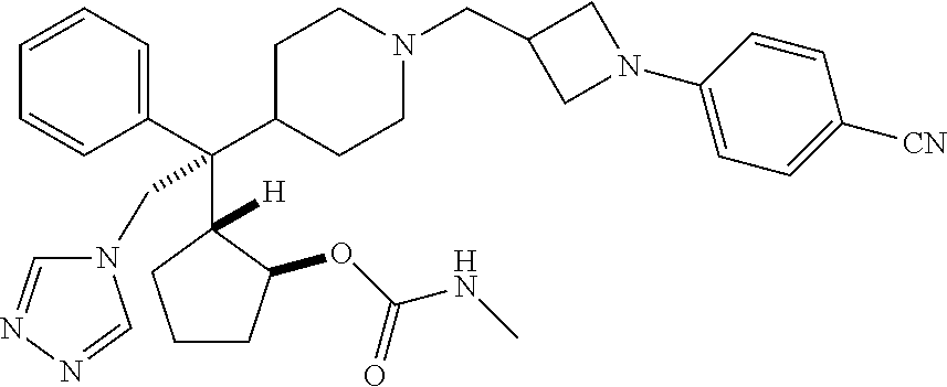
C1=CC=C(C(C2CCN(CC3CN(C4=CC=C([CN])C=C4)C3)CC2)(C2([H])C(OC(NC)=O)CCC2)CN2C=NN=C2)C=C1
